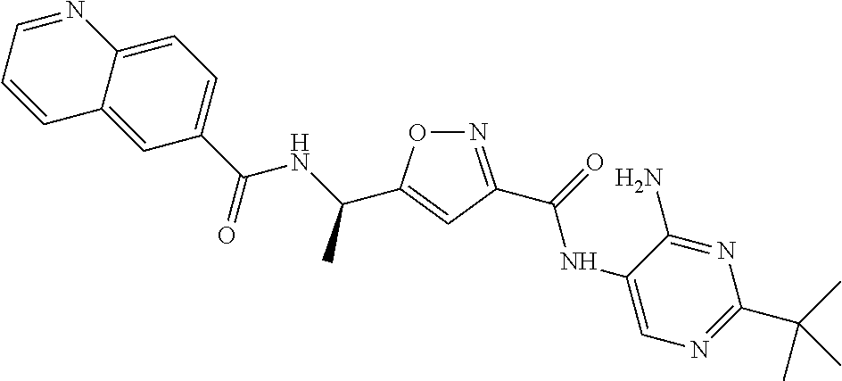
C1(C(=O)NC(C)C2=CC(C(=O)NC3=CN=C(C(C)(C)C)N=C3N)=NO2)=CC=C2C(=C1)C=CC=N2
